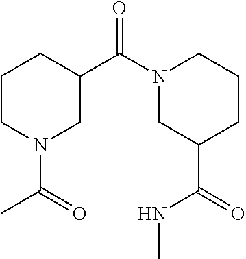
C1CN(C(=O)C)CC(C(N2CC(C(=O)NC)CCC2)=O)C1
